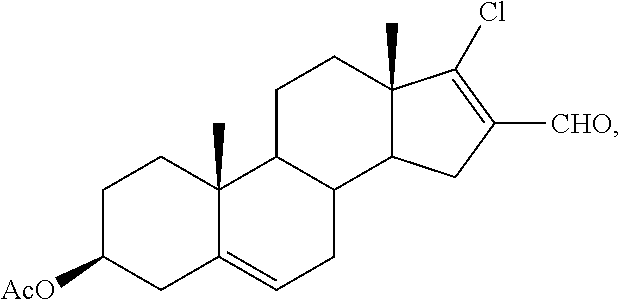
C1C([AcO])CC2=CCC3C(C2(C)C1)CCC1(C)C3CC([CHO])=C1Cl
